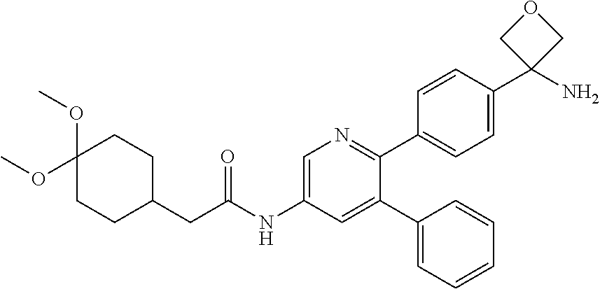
C1(C2=CC(NC(CC3CCC(OC)(OC)CC3)=O)=CN=C2C2=CC=C(C3(N)COC3)C=C2)=CC=CC=C1
